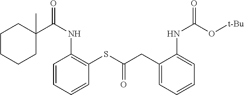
C1C(C(NC2=C(SC(=O)CC3=CC=CC=C3NC(=O)O[t-Bu])C=CC=C2)=O)(C)CCCC1
